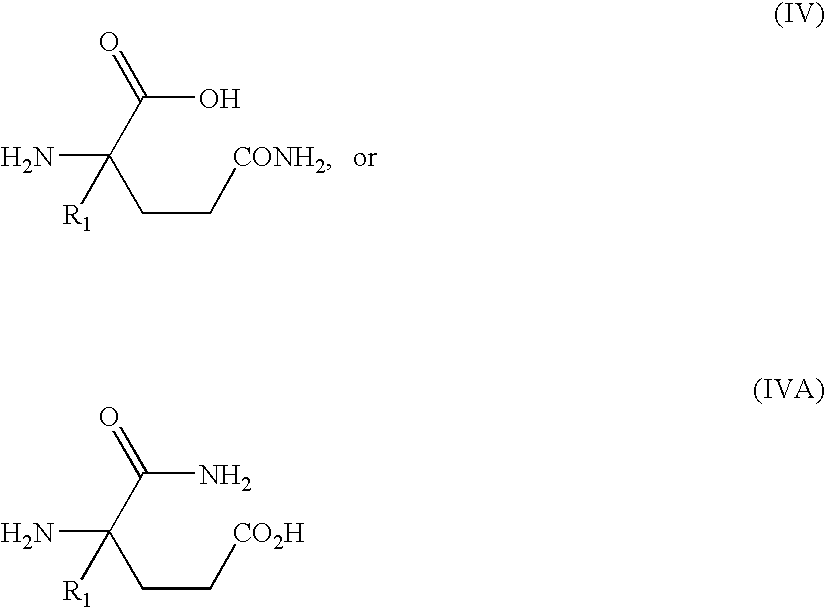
C(C[CONH2])C(C(O)=O)(N)[R1].C(C[CO2H])C(C(N)=O)(N)[R1]
